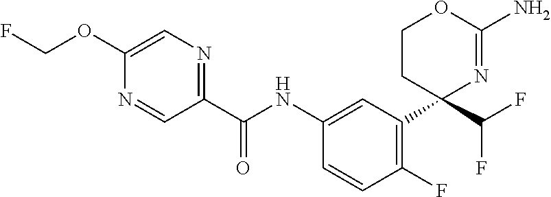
C1(C(NC2=CC(C3(C(F)F)N=C(N)OCC3)=C(F)C=C2)=O)=NC=C(OCF)N=C1
